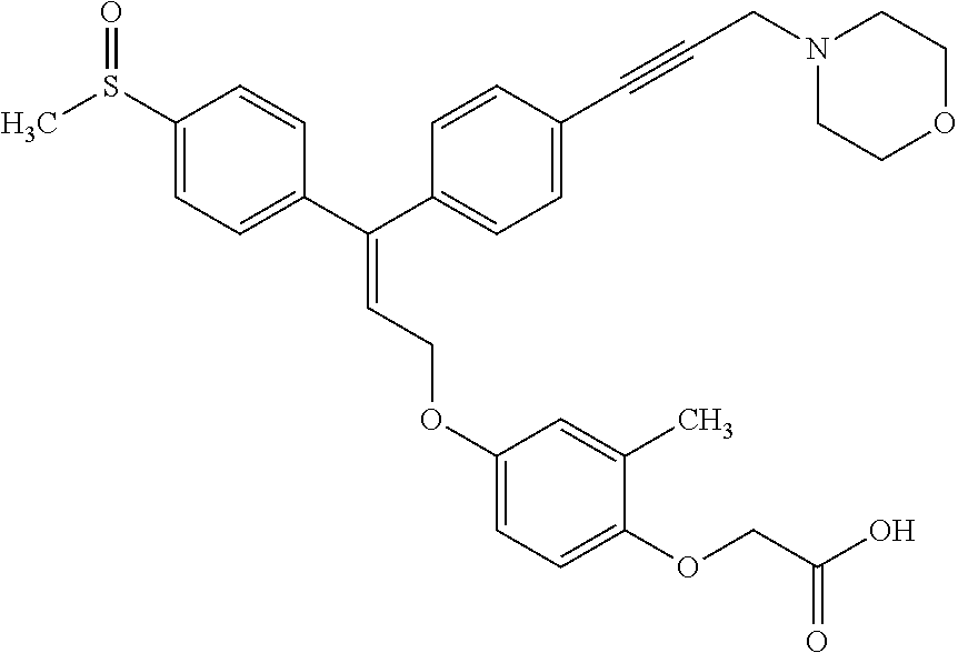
C(=C(C1=CC=C(S(C)=O)C=C1)C1=CC=C(C#CCN2CCOCC2)C=C1)COC1=CC=C(OCC(O)=O)C(C)=C1
